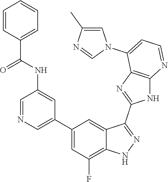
C1=NC=C(C2=CC(F)=C3C(=C2)C(C2=NC4=C(N2)N=CC=C4N2C=C(C)N=C2)=NN3)C=C1NC(C1=CC=CC=C1)=O
